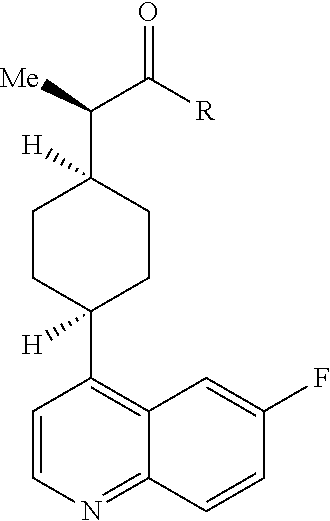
[R]C(C([Me])C1([H])CCC(C2=C3C(=NC=C2)C=CC(F)=C3)([H])CC1)=O
